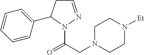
C1=NN(C(CN2CCN([Et])CC2)=O)C(C2=CC=CC=C2)C1
